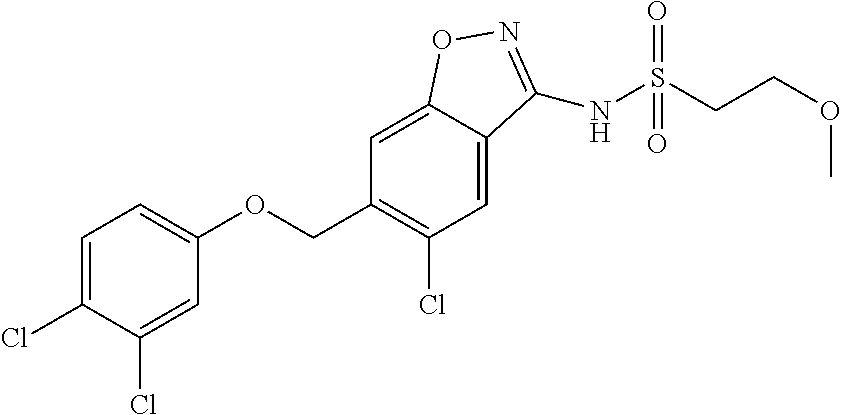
C1=C(Cl)C(Cl)=CC(OCC2=C(Cl)C=C3C(=C2)ON=C3NS(CCOC)(=O)=O)=C1
